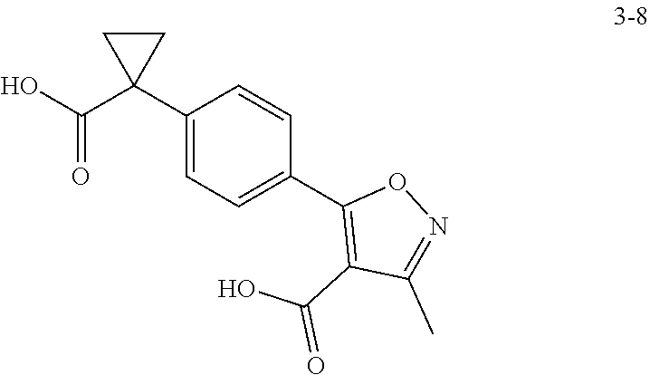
C1(C2(C(=O)O)CC2)=CC=C(C2=C(C(O)=O)C(C)=NO2)C=C1
